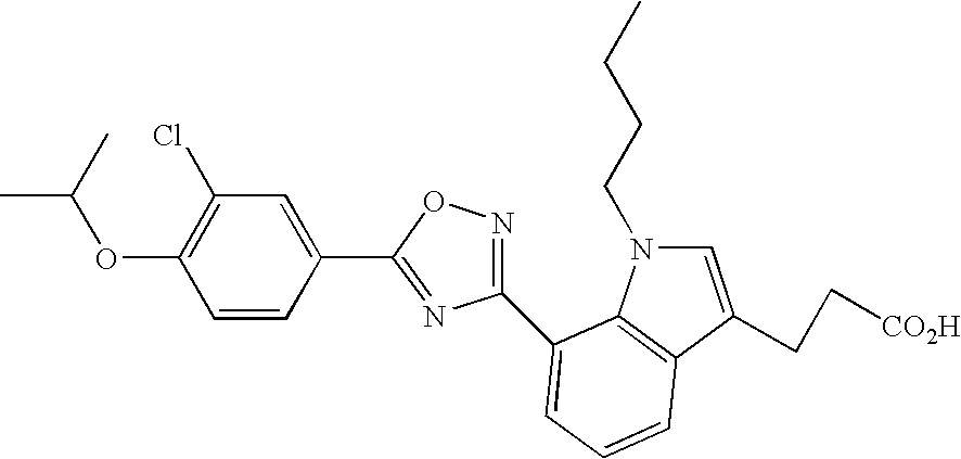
C1(OC(C)C)=C(Cl)C=C(C2=NC(C3=CC=CC4=C3N(CCCC)C=C4CC[CO2H])=NO2)C=C1
